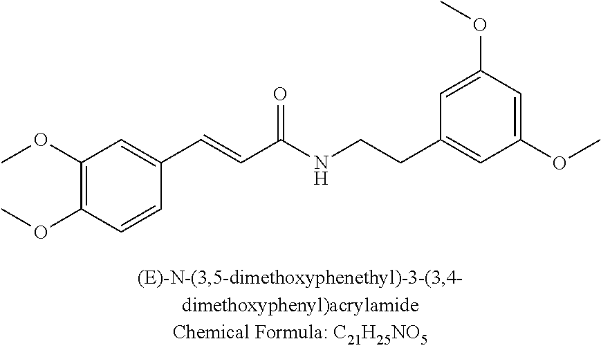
C1(OC)=C(OC)C=CC(C=CC(NCCC2=CC(OC)=CC(OC)=C2)=O)=C1
